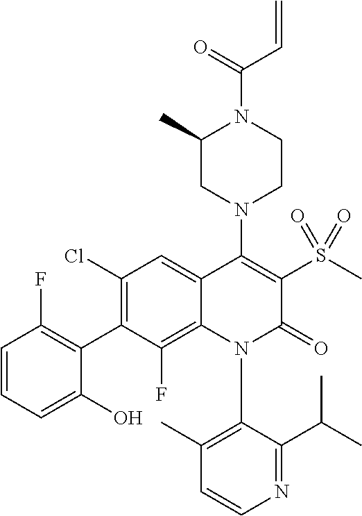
C1=CN=C(C(C)C)C(N2C(=O)C(S(C)(=O)=O)=C(N3CC(C)N(C(C=C)=O)CC3)C3=CC(Cl)=C(C4=C(F)C=CC=C4O)C(F)=C23)=C1C
